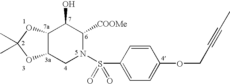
C12C(CN(S(C3=CC=C(OCC#CC)C=C3)(=O)=O)C([COOMe])C1O)OC(C)(C)O2
